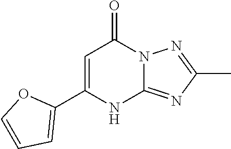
C1(C2=CC(=O)N3C(=NC(C)=N3)N2)=CC=CO1
